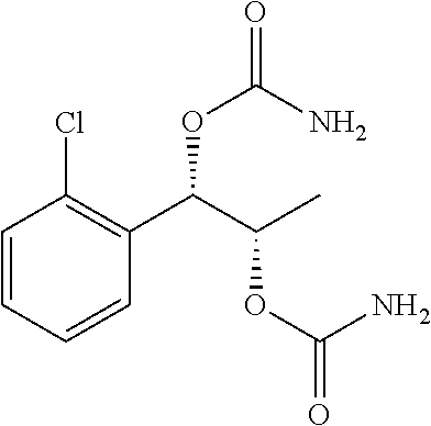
C1=CC=CC(C(C(C)OC(=O)N)OC(=O)N)=C1Cl
